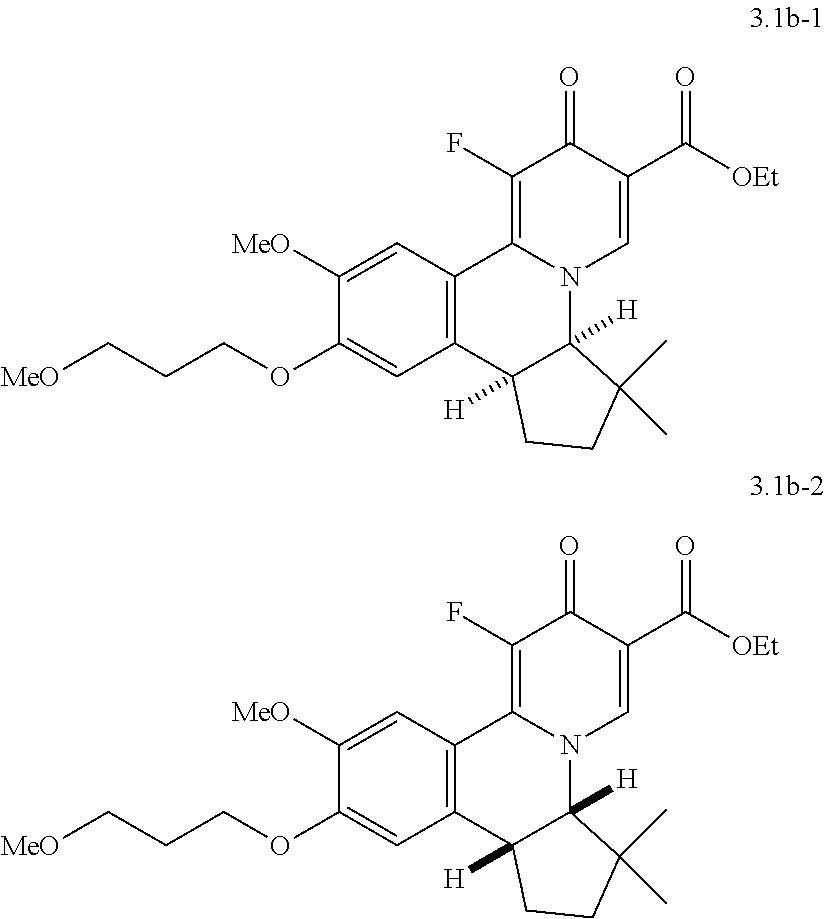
C12=C(C=C([MeO])C(OCCC[MeO])=C1)C1=C(F)C(=O)C(C([OEt])=O)=CN1C1([H])C2([H])CCC1(C)C.C12=C(C=C([MeO])C(OCCC[MeO])=C1)C1=C(F)C(=O)C(C([OEt])=O)=CN1C1([H])C2([H])CCC1(C)C
